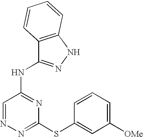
N1=CC(NC2=NNC3=C2C=CC=C3)=NC(SC2=CC([OMe])=CC=C2)=N1
